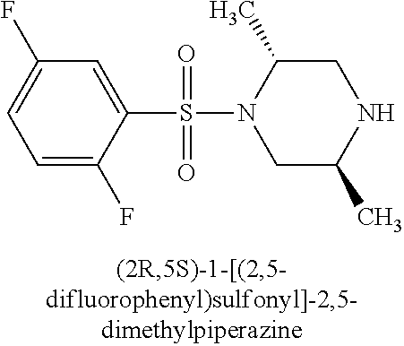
C1=C(S(=O)(=O)N2CC(C)NCC2C)C(F)=CC=C1F
